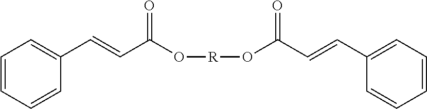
O([R]OC(C=CC1=CC=CC=C1)=O)C(C=CC1=CC=CC=C1)=O
